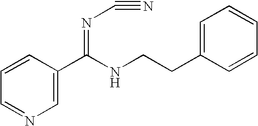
C1=NC=C(C(NCCC2=CC=CC=C2)=NC#N)C=C1
